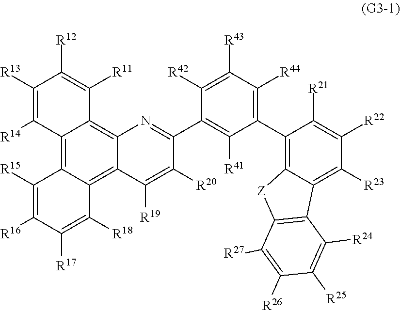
C12=C3C(=C4C(=C1C([R11])=C([R12])C([R13])=C2[R14])N=C(C1=C([R41])C(C2=C5C(=C([R23])C([R22])=C2[R21])C2=C([Z]5)C([R27])=C([R26])C([R25])=C2[R24])=C([R44])C([R43])=C1[R42])C([R20])=C4[R19])C([R18])=C([R17])C([R16])=C3[R15]
